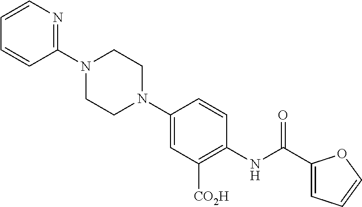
C1=CN=C(N2CCN(C3=CC([CO2H])=C(NC(C4=CC=CO4)=O)C=C3)CC2)C=C1
